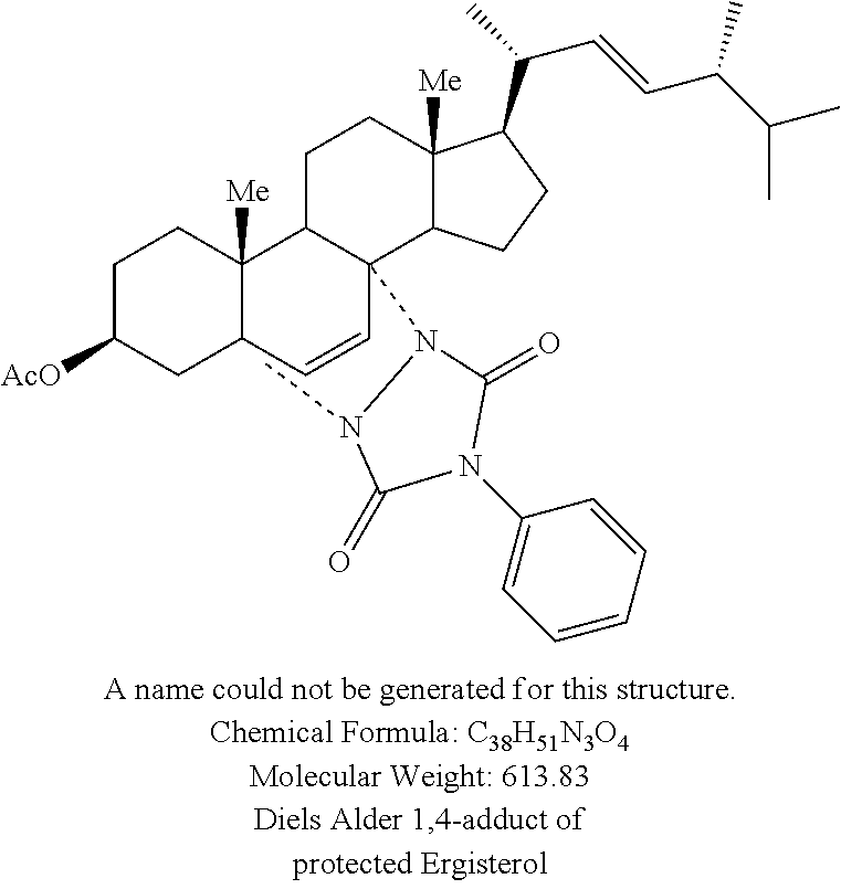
C1C([AcO])CC2C([Me])(C1)C1C(N3N(C)C(=O)N(C4=CC=CC=C4)C3=O)(C=C2)C2C([Me])(CC1)C(C(C)C=CC(C(C)C)C)CC2
